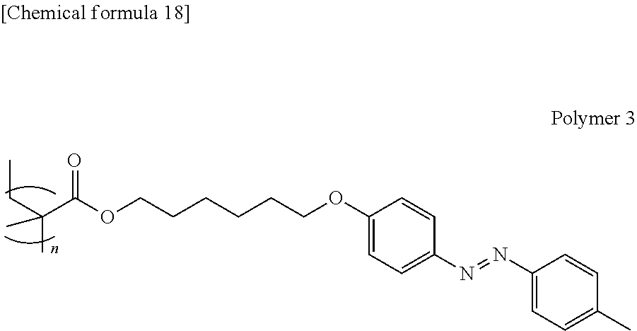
C(C(OCCCCCCOC1=CC=C(N=NC2=CC=C(C)C=C2)C=C1)=O)(CC)(C)C
